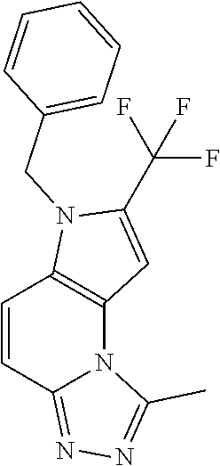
C(F)(C1=CC2=C(N1CC1=CC=CC=C1)C=CC1=NN=C(C)N21)(F)F
